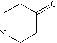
C1NCCC(=O)C1
